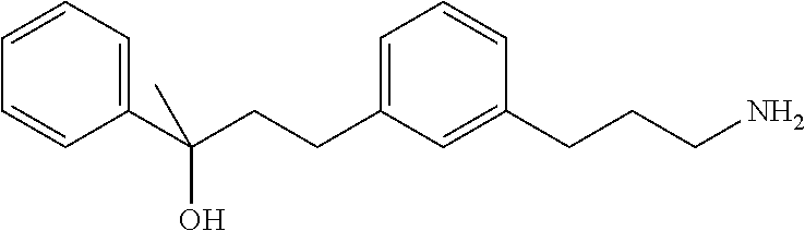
C1(C(CCC2=CC=CC(CCCN)=C2)(O)C)=CC=CC=C1
